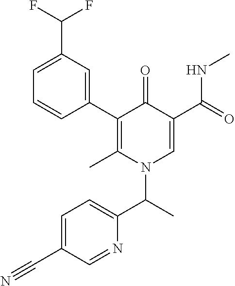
C1=C(C(F)F)C=C(C2=C(C)N(C(C3=CC=C(C#N)C=N3)C)C=C(C(NC)=O)C2=O)C=C1
